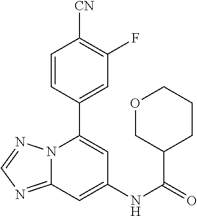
C12=NC=NN1C(C1=CC(F)=C([CN])C=C1)=CC(NC(=O)C1CCCOC1)=C2
